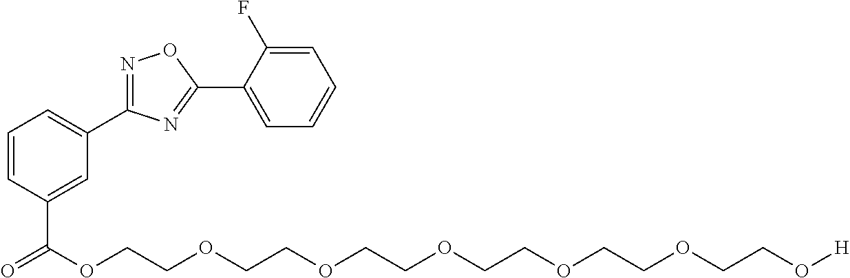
N1=C(C2=CC=CC(C(=O)OCCOCCOCCOCCOCCOCCO[H])=C2)N=C(C2=CC=CC=C2F)O1
